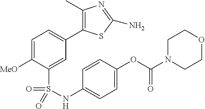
C1=C([MeO])C(S(=O)(=O)NC2=CC=C(OC(=O)N3CCOCC3)C=C2)=CC(C2=C(C)N=C(N)S2)=C1
